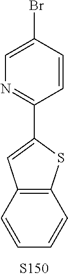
C1(C2=NC=C(Br)C=C2)=CC2=C(S1)C=CC=C2
